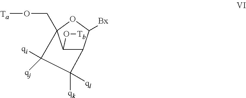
C1(O[Tb])C2C([Bx])OC1(CO[Ta])C([qi])([qj])C2([qk])[ql]
